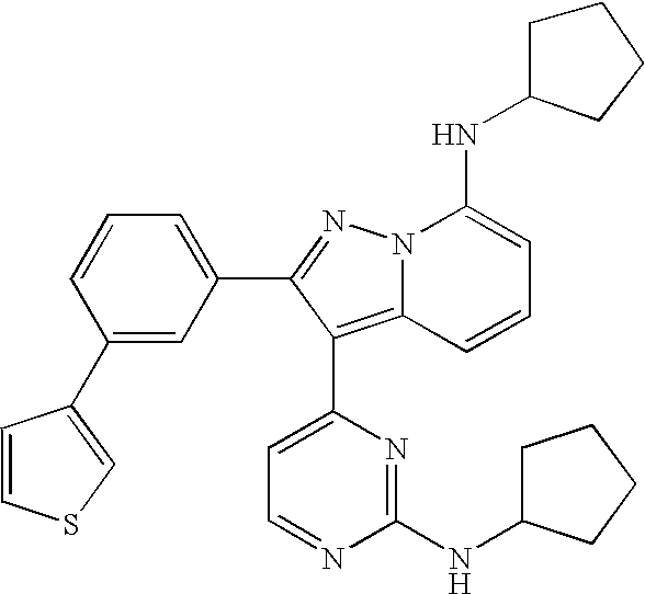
C1(C2=CSC=C2)=CC(C2=NN3C(=C2C2=CC=NC(NC4CCCC4)=N2)C=CC=C3NC2CCCC2)=CC=C1
